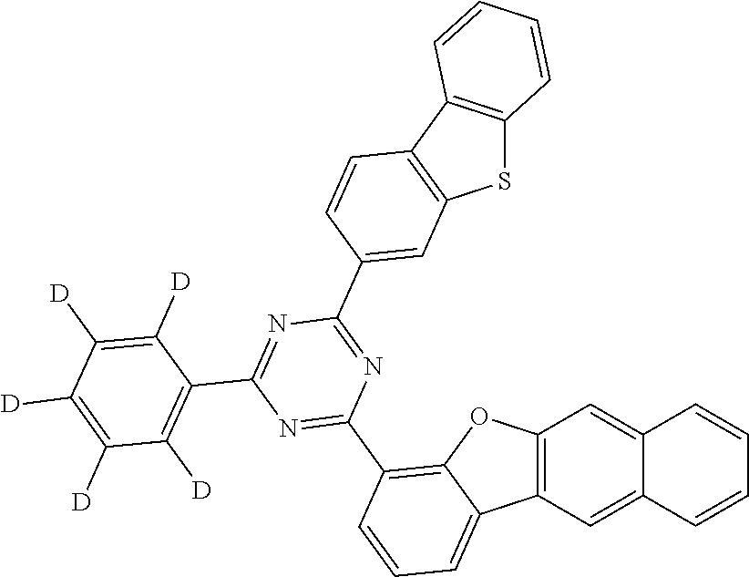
C1=CC=CC2=C1C1=C(S2)C=C(C2=NC(C3=C4C(=CC=C3)C3=C(C=C5C=CC=CC5=C3)O4)=NC(C3=C([D])C([D])=C([D])C([D])=C3[D])=N2)C=C1
